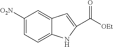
C1([O2N])=CC=C2C(=C1)C=C(C([OEt])=O)N2
